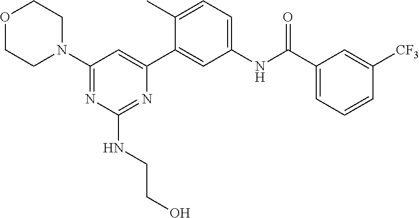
C1(N2CCOCC2)=NC(NCCO)=NC(C2=CC(NC(C3=CC=CC([CF3])=C3)=O)=CC=C2C)=C1
